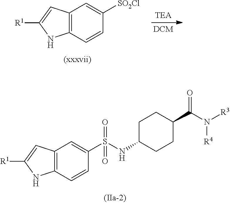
C12=C(C=CC(S(NC3CCC(C(N([R3])[R4])=O)CC3)(=O)=O)=C1)NC([R1])=C2.C12=C(C=CC([SO2Cl])=C1)NC([R1])=C2
